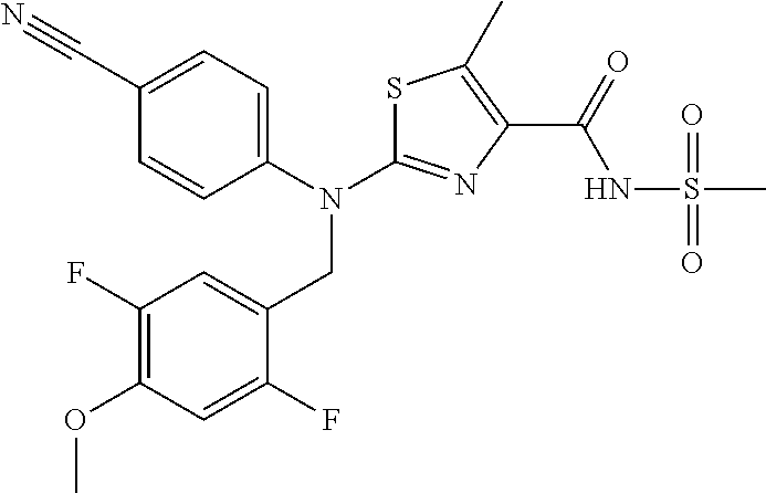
C1(F)=C(OC)C=C(F)C(CN(C2=NC(C(=O)NS(C)(=O)=O)=C(C)S2)C2=CC=C(C#N)C=C2)=C1
